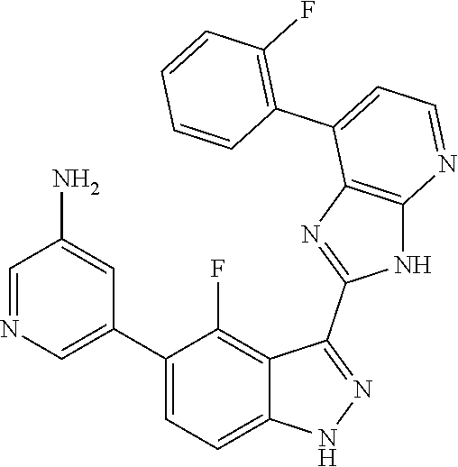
C1=NC=C(C2=CC=C3C(=C2F)C(C2=NC4=C(N2)N=CC=C4C2=C(F)C=CC=C2)=NN3)C=C1N
